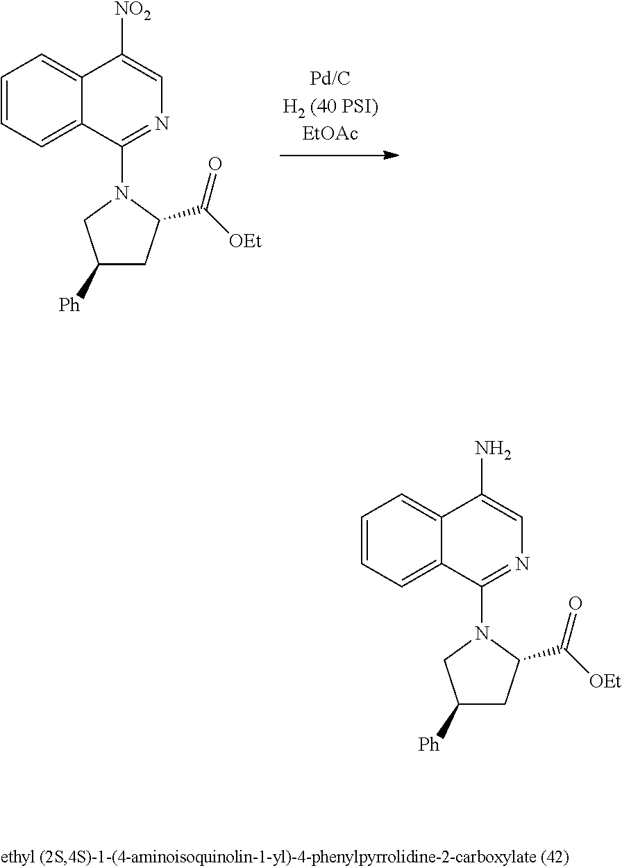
C1=CC=C2C(=C1)C([NO2])=CN=C2N1C(C([OEt])=O)CC([Ph])C1.C1=CC=C2C(=C1)C(N)=CN=C2N1C(C([OEt])=O)CC([Ph])C1
